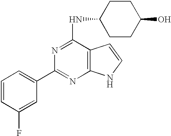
N(C1=NC(C2=CC=CC(F)=C2)=NC2=C1C=CN2)C1CCC(O)CC1
